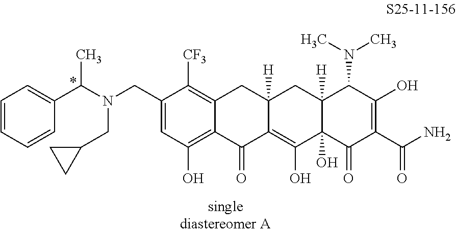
C1(CN(C(C2=CC=CC=C2)C)CC2CC2)=CC(O)=C2C(=C1[CF3])CC1([H])C(=C(O)C3(O)C([H])(C1)C(N(C)C)C(O)=C(C(N)=O)C3=O)C2=O
